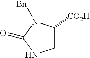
C1C([CO2H])N([Bn])C(=O)N1
